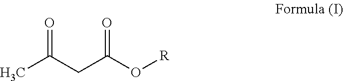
CC(CC(O[R])=O)=O
